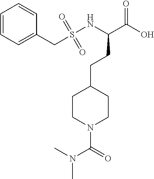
C1=CC=C(CS(NC(C(O)=O)CCC2CCN(C(=O)N(C)C)CC2)(=O)=O)C=C1
